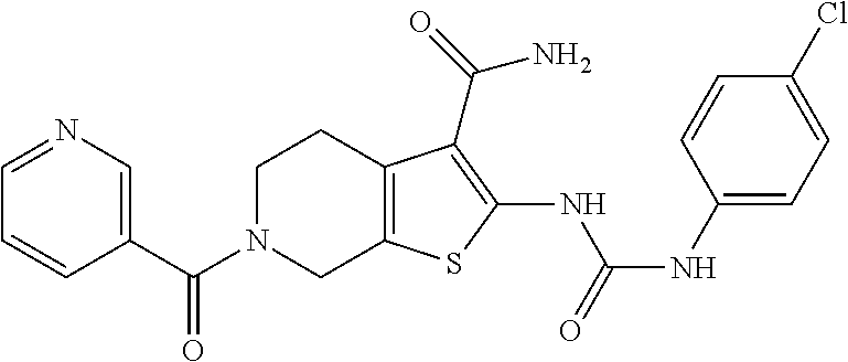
C1(C(N2CC3=C(CC2)C(C(=O)N)=C(NC(NC2=CC=C(Cl)C=C2)=O)S3)=O)=CN=CC=C1
